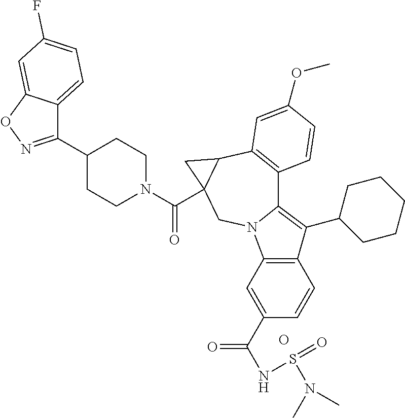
O.C1(C2=NOC3=CC(F)=CC=C23)CCN(C(=O)C23C(C4=C(C5=C(C6CCCCC6)C6=C(N5C2)C=C(C(=O)NS(N(C)C)=O)C=C6)C=CC(OC)=C4)C3)CC1
